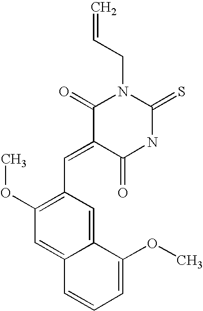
C=CCN1C(=O)C(=CC2=C(OC)C=C3C(=C2)C(OC)=CC=C3)C(=O)NC1=S
